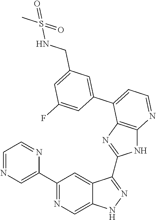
C1(C2=NC=C3C(=C2)C(C2=NC4=C(N2)N=CC=C4C2=CC(CNS(C)(=O)=O)=CC(F)=C2)=NN3)=CN=CC=N1
